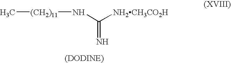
N(C([NH2CH3CO2H])=N)[(CH2)11]C
